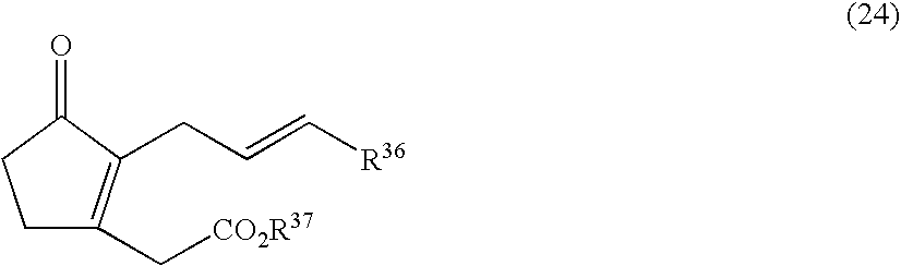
C1C(C[CO2R37])=C(CC=C[R36])C(=O)C1
